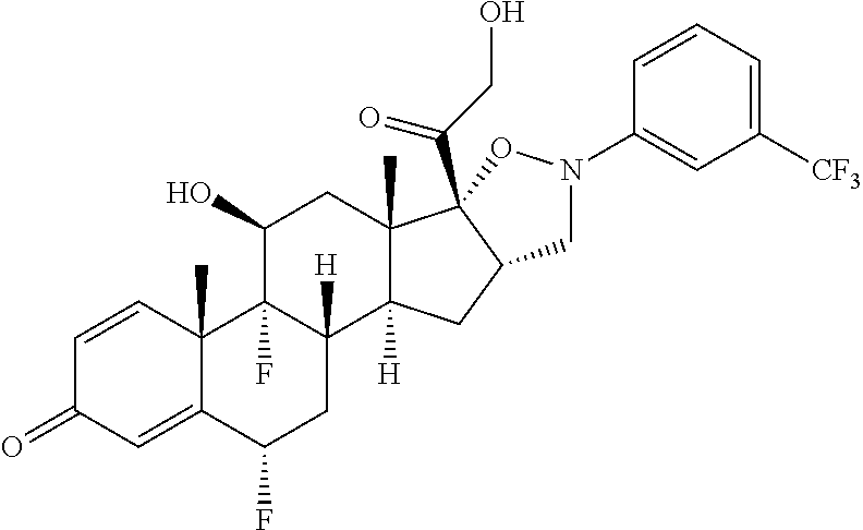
C1=CC2(C)C(=CC1=O)C(F)CC1([H])C2(F)C(O)CC2(C)C1([H])CC1C2(C(CO)=O)ON(C2=CC([CF3])=CC=C2)C1
